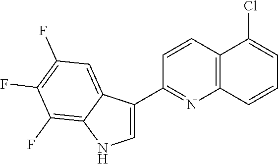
C12=C(C=CC(C3=CNC4=C(F)C(F)=C(F)C=C34)=N1)C(Cl)=CC=C2
